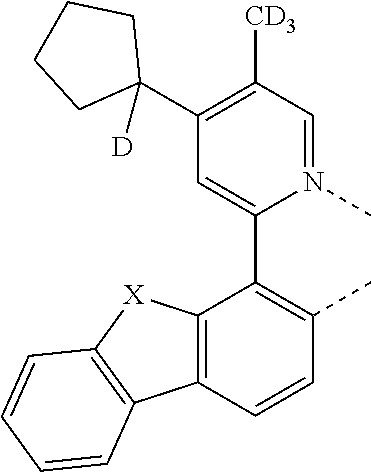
C12=C(C=CC(C)=C1C1=CC(C3([D])CCCC3)=C([CD3])C=N1C)C1=C([X]2)C=CC=C1
